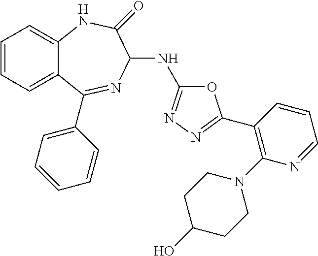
C1=CC=C2C(=C1)NC(=O)C(NC1=NN=C(C3=C(N4CCC(O)CC4)N=CC=C3)O1)N=C2C1=CC=CC=C1
